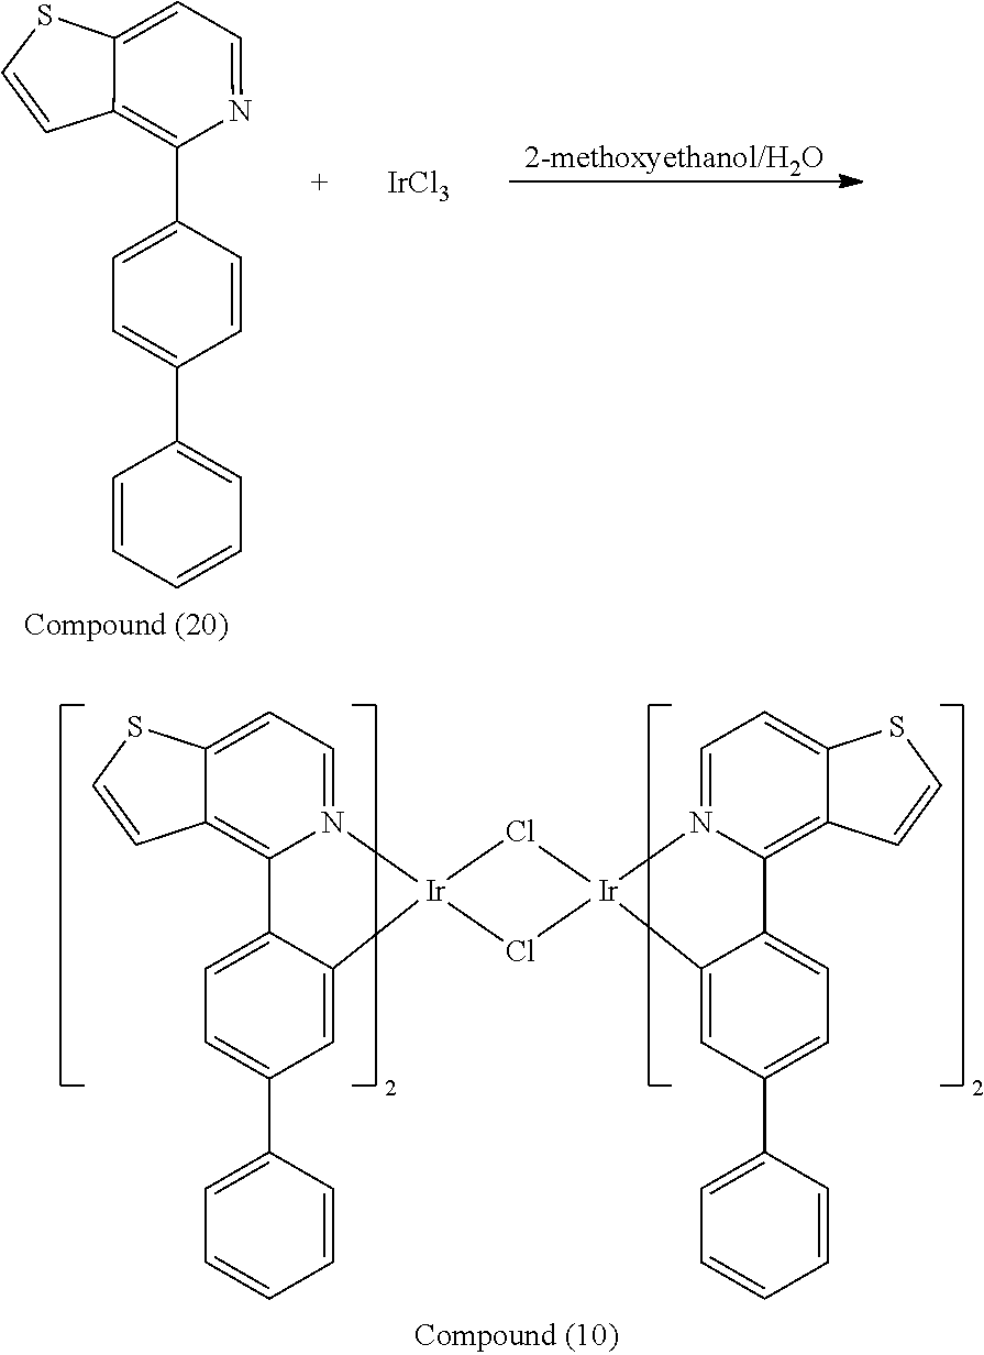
C1=C2C(=CC(C3=CC=CC=C3)=C1)[Ir]1(N3=CC=C4C(=C23)C=CS4)Cl[Ir]2(C3=CC(C4=CC=CC=C4)=CC=C3C3=C4C(=CC=N32)SC=C4)Cl1.[2-methoxyethanol/H2O].C1=C(C2=C3C(=CC=N2)SC=C3)C=CC(C2=CC=CC=C2)=C1.[IrCl3]
